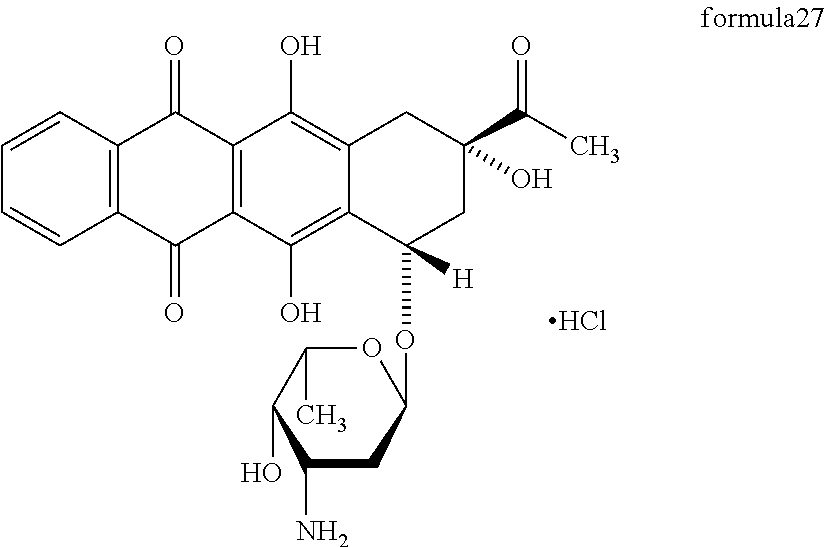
C12=C(C=CC=C1)C(=O)C1=C(C2=O)C(O)=C2C(=C1O)CC(O)(C(C)=O)CC2([H])OC1OC(C)C(O)C(N)C1.Cl
